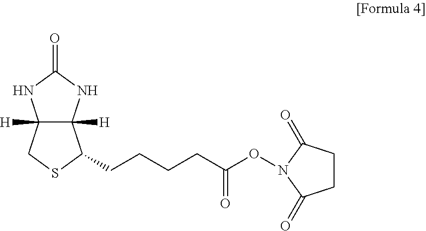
C12([H])C([H])(NC(=O)N1)C(CCCCC(ON1C(=O)CCC1=O)=O)SC2
